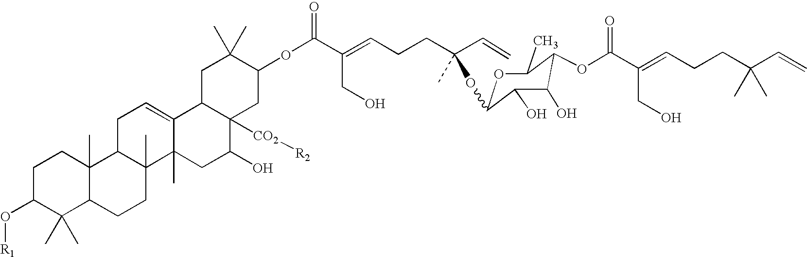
C1C(O[R1])C(C)(C)C2C(C)(C1)C1C(C)(CC2)C2(C)C(=CC1)C1C([CO2][R2])(C(O)C2)CC(OC(=O)C(=CCCC(C=C)(C)OC2OC(C)C(OC(=O)C(=CCCC(C=C)(C)C)CO)C(O)C2O)CO)C(C)(C)C1
